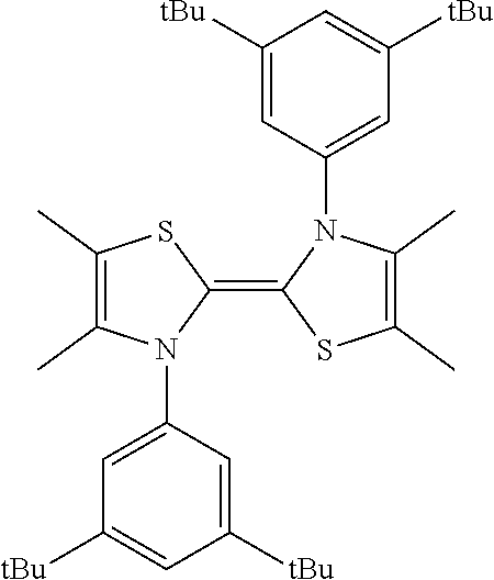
C1(C)=C(C)N(C2=CC([tBu])=CC([tBu])=C2)C(=C2SC(C)=C(C)N2C2=CC([tBu])=CC([tBu])=C2)S1
